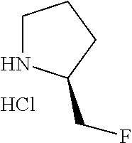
C1NC(CF)CC1.Cl
